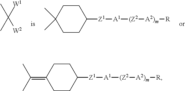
CC(C)([W1])[W2].C1CC(C)(C)CCC1[Z1][A1][(Z2][A2)m][R].C1CC(=C(C)C)CCC1[Z1][A1][(Z2][A2)m][R]
